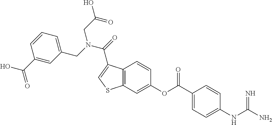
C12=C(C=C(OC(C3=CC=C(NC(N)=N)C=C3)=O)C=C1)SC=C2C(=O)N(CC1=CC=CC(C(=O)O)=C1)CC(O)=O
